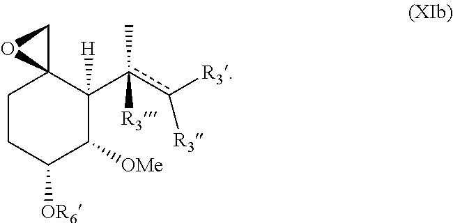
C1CC([OR6])C([OMe])C([H])(c(c([R3])[R3])(C)[R3])C12CO2
